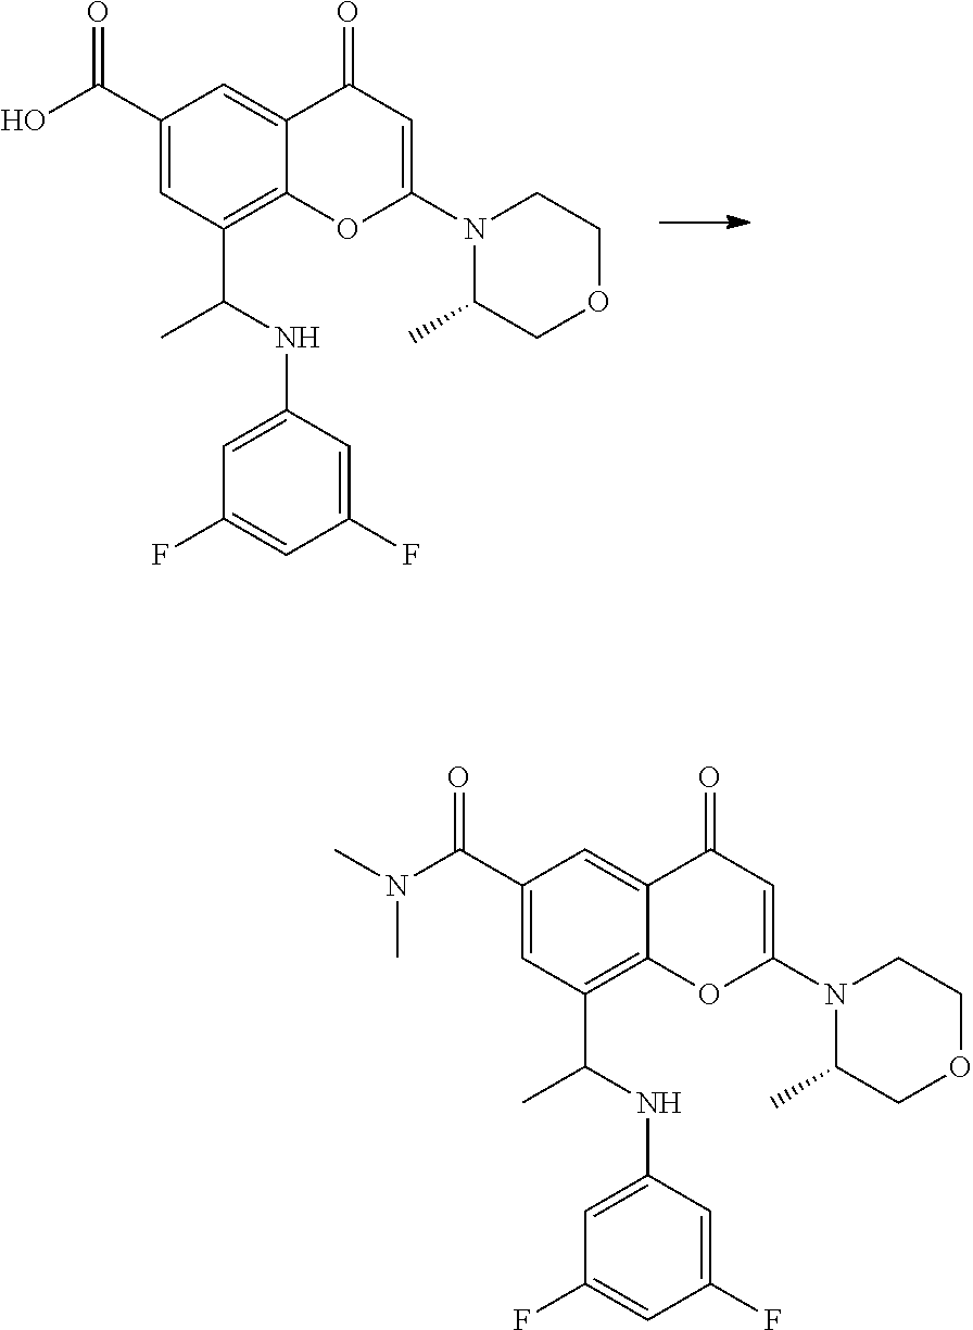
C1=C2C(=C(C(NC3=CC(F)=CC(F)=C3)C)C=C1C(O)=O)OC(N1C(C)COCC1)=CC2=O.C1=C2C(=C(C(NC3=CC(F)=CC(F)=C3)C)C=C1C(N(C)C)=O)OC(N1C(C)COCC1)=CC2=O
